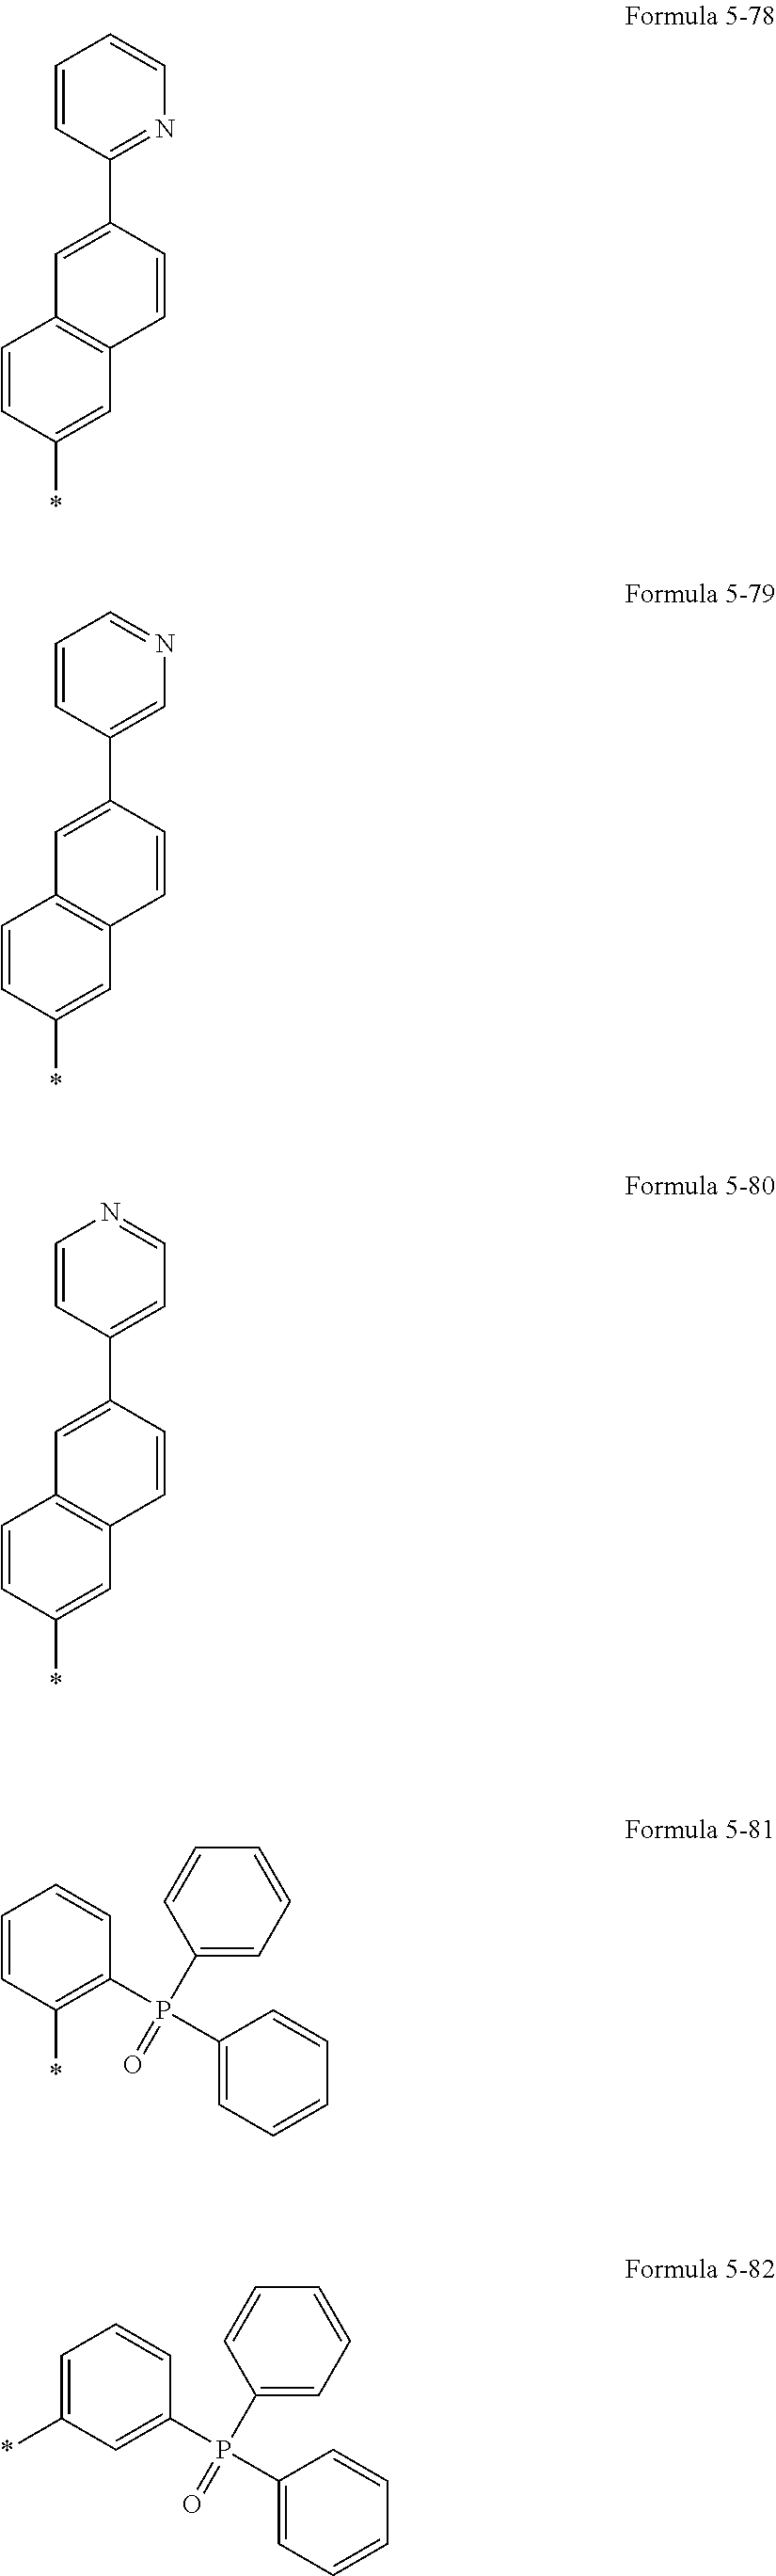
C1=CC(C2=CC3=C(C=C2)C=C(*)C=C3)=NC=C1.C1=CC(C2=CC3=C(C=C2)C=C(*)C=C3)=CN=C1.C1=CC(C2=CC3=C(C=C2)C=C(*)C=C3)=CC=N1.C1=CC(*)=C(P(=O)(C2=CC=CC=C2)C2=CC=CC=C2)C=C1.C1=C(*)C=C(P(=O)(C2=CC=CC=C2)C2=CC=CC=C2)C=C1
